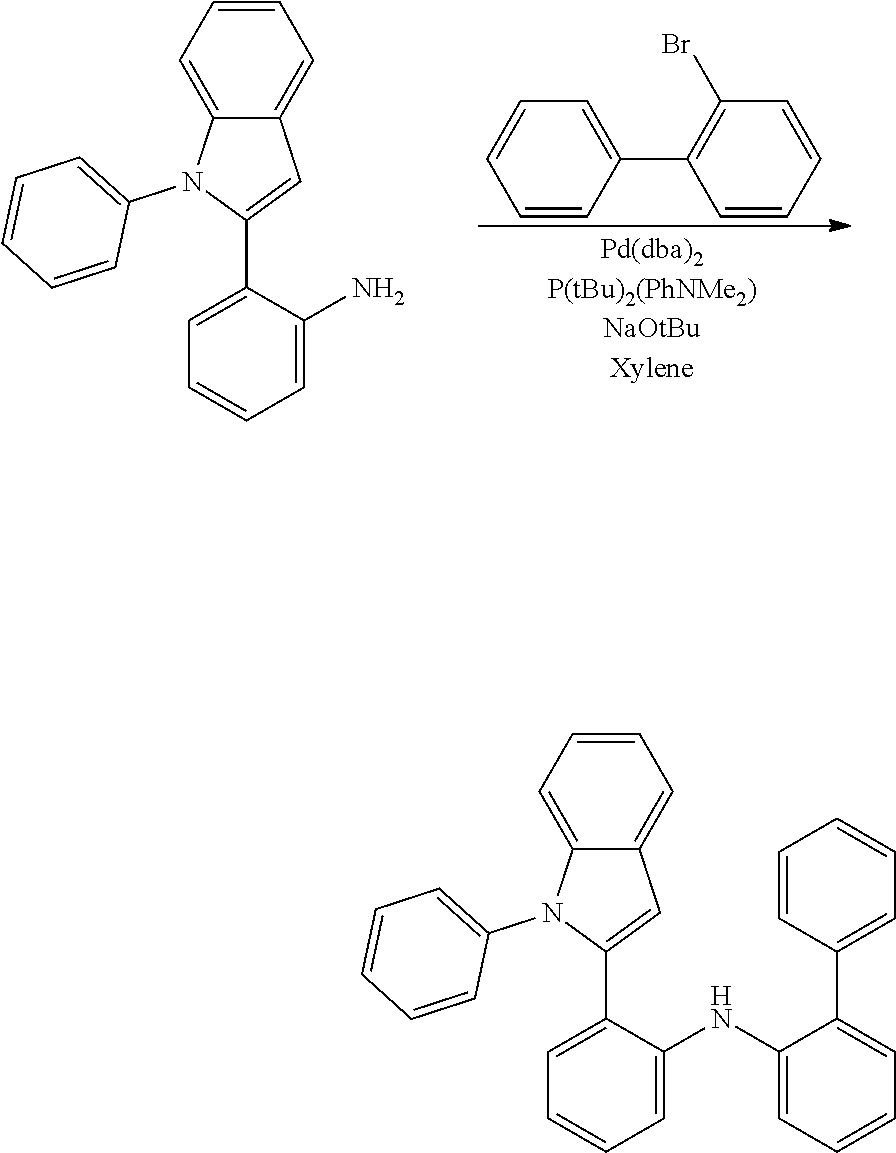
C1=CC(C2=C(Br)C=CC=C2)=CC=C1.C1=CC=C2C(=C1)C=C(C1=CC=CC=C1N)N2C1=CC=CC=C1.C1=CC=C2C(=C1)C=C(C1=CC=CC=C1NC1=CC=CC=C1C1=CC=CC=C1)N2C1=CC=CC=C1
